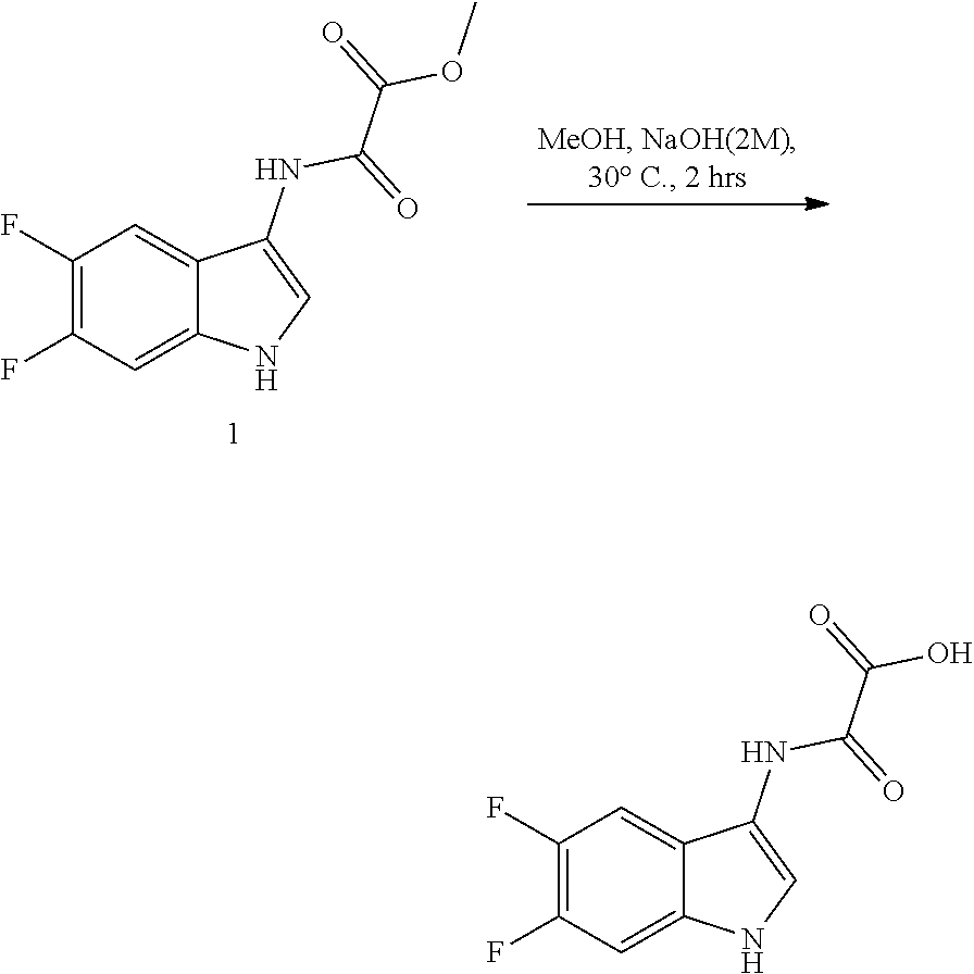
C1(NC(C(=O)O)=O)=CNC2=CC(F)=C(F)C=C12.C1(NC(C(=O)OC)=O)=CNC2=CC(F)=C(F)C=C12
